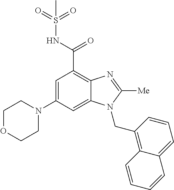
C1=C(N2CCOCC2)C=C2C(=C1C(=O)NS(=O)(=O)C)N=C([Me])N2CC1=C2C(=CC=C1)C=CC=C2
